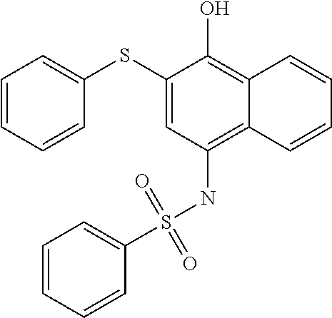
C1(SC2=CC=CC=C2)=CC(NS(C2=CC=CC=C2)(=O)=O)=C2C(=C1O)C=CC=C2
